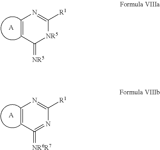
C1([R1])=NC=CC(=[NR5])[NR5]1.[A].C1([R1])=NC=CC(=[NR6R7])=N1.[A]
